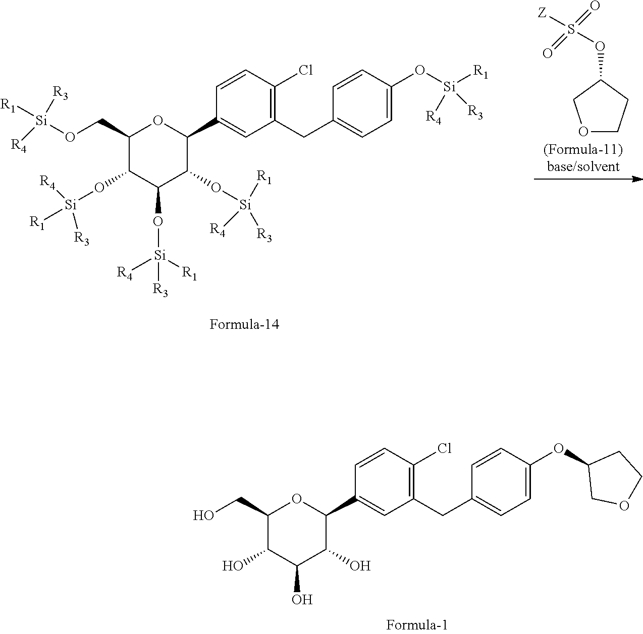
C1(CC2=CC=C(OC3COCC3)C=C2)=C(Cl)C=CC(C2OC(CO)C(O)C(O)C2O)=C1.C1(CC2=CC=C(O[Si]([R1])([R3])[R4])C=C2)=C(Cl)C=CC(C2OC(CO[Si]([R1])([R3])[R4])C(O[Si]([R1])([R3])[R4])C(O[Si]([R4])([R1])[R3])C2O[Si]([R1])([R4])[R3])=C1.O(C1CCOC1)S([Z])(=O)=O
